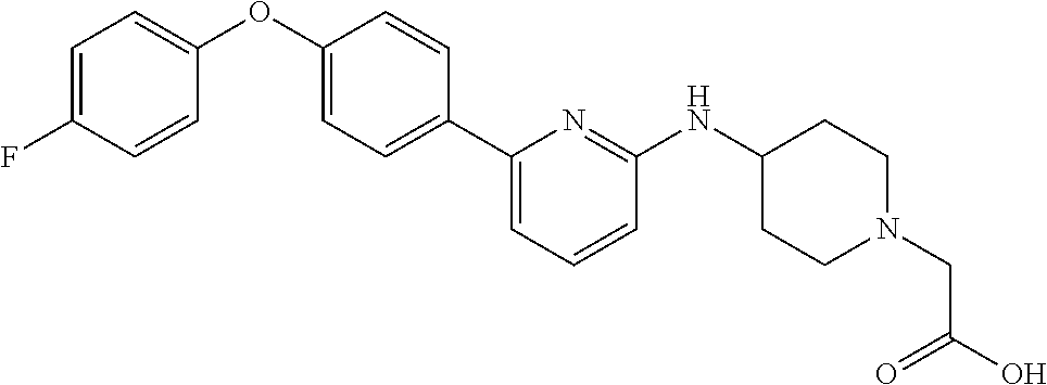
C1=C(F)C=CC(OC2=CC=C(C3=CC=CC(NC4CCN(CC(O)=O)CC4)=N3)C=C2)=C1
